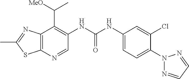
C1(C)=NC2=C(S1)N=CC(NC(=O)NC1=CC=C(N3N=CC=N3)C(Cl)=C1)=C2C([MeO])C
